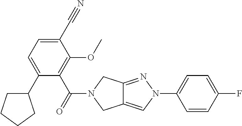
C1(C2=CC=C(C#N)C(OC)=C2C(=O)N2CC3=CN(C4=CC=C(F)C=C4)N=C3C2)CCCC1
